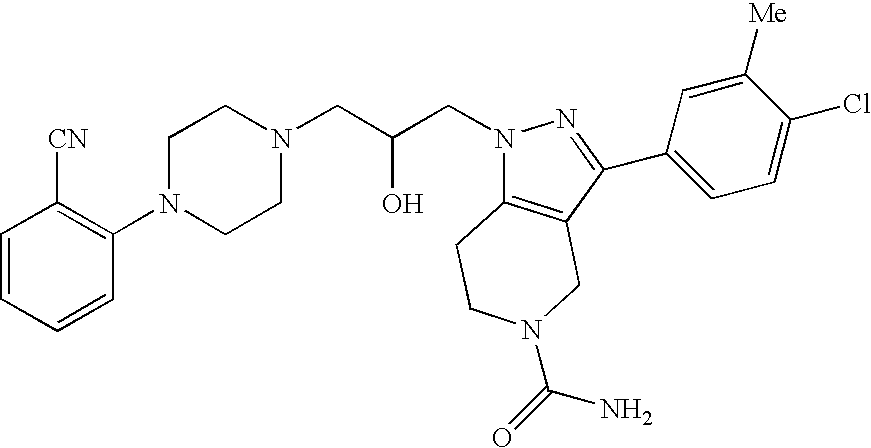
C1=CC=CC(N2CCN(CC(CN3C4=C(C(C5=CC=C(Cl)C([Me])=C5)=N3)CN(C(=O)N)CC4)O)CC2)=C1[CN]
